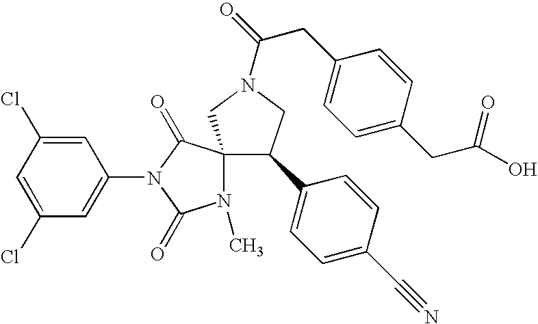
ClC1=CC(N2C(=O)C3(CN(C(=O)CC4=CC=C(CC(O)=O)C=C4)CC3C3=CC=C(C#N)C=C3)N(C)C2=O)=CC(Cl)=C1
